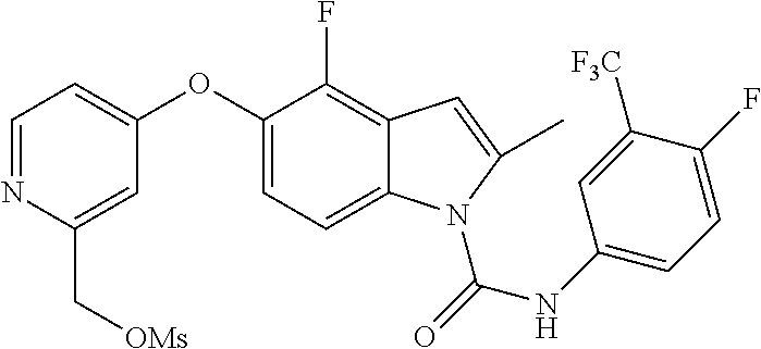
C1(OC2=CC=NC(C[OMs])=C2)=CC=C2C(=C1F)C=C(C)N2C(NC1=CC=C(F)C([F3C])=C1)=O
